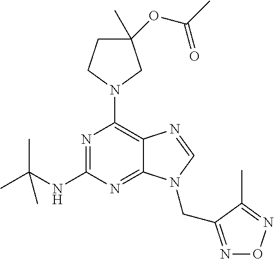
N1=C(NC(C)(C)C)N=C2C(=C1N1CC(OC(C)=O)(C)CC1)N=CN2CC1=NON=C1C
